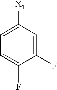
C1(F)=CC([X1])=CC=C1F
